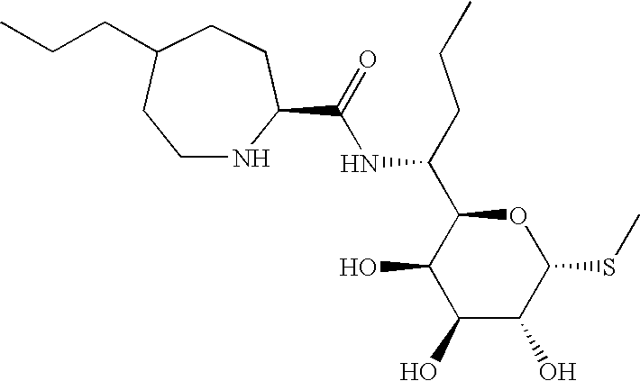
C(NC(C1C(O)C(O)C(O)C(SC)O1)CCC)(=O)C1NCCC(CCC)CC1
